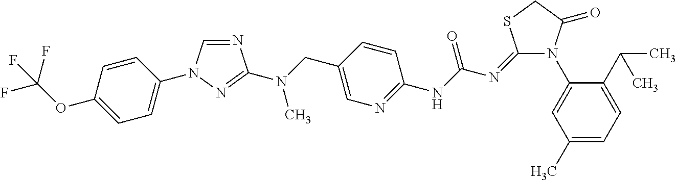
N1(C2=CC(C)=CC=C2C(C)C)C(=O)CSC1=NC(NC1=NC=C(CN(C2=NN(C3=CC=C(OC(F)(F)F)C=C3)C=N2)C)C=C1)=O
